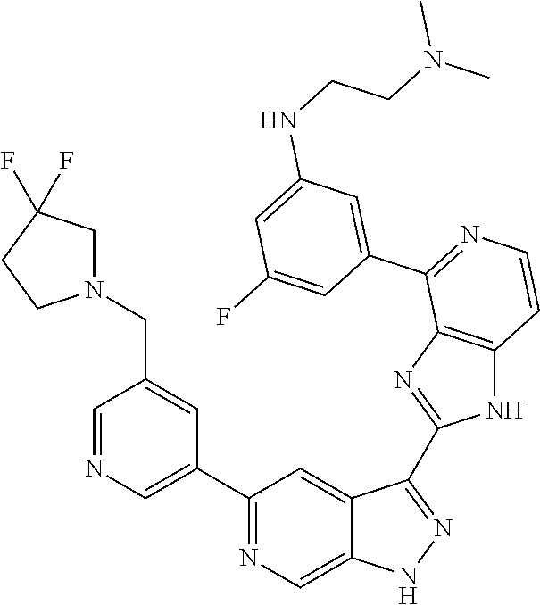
C1=NC=C(C2=NC=C3C(=C2)C(C2=NC4=C(N2)C=CN=C4C2=CC(NCCN(C)C)=CC(F)=C2)=NN3)C=C1CN1CC(F)(F)CC1
